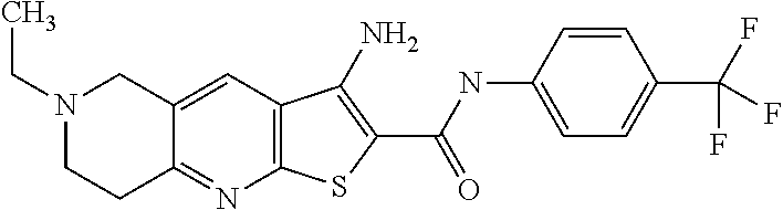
C12=C(C=C3C(=N1)CCN(CC)C3)C(N)=C(C(NC1=CC=C(C(F)(F)F)C=C1)=O)S2
